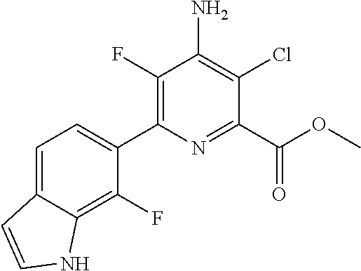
C1=C2C(=C(F)C(C3=C(F)C(N)=C(Cl)C(C(OC)=O)=N3)=C1)NC=C2
